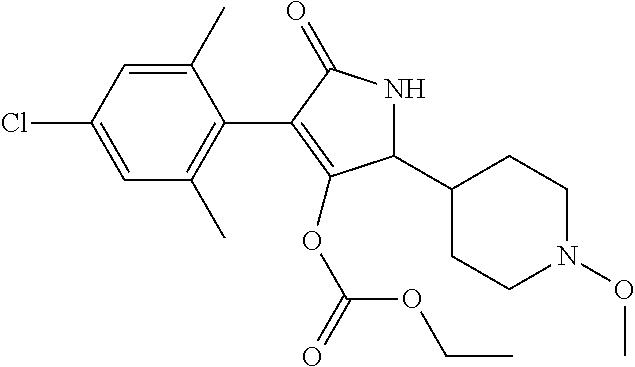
C1(C)=CC(Cl)=CC(C)=C1C1=C(OC(OCC)=O)C(C2CCN(OC)CC2)NC1=O
